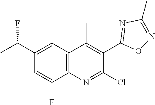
C1(C(C)F)=CC2=C(C(F)=C1)N=C(Cl)C(C1=NC(C)=NO1)=C2C
